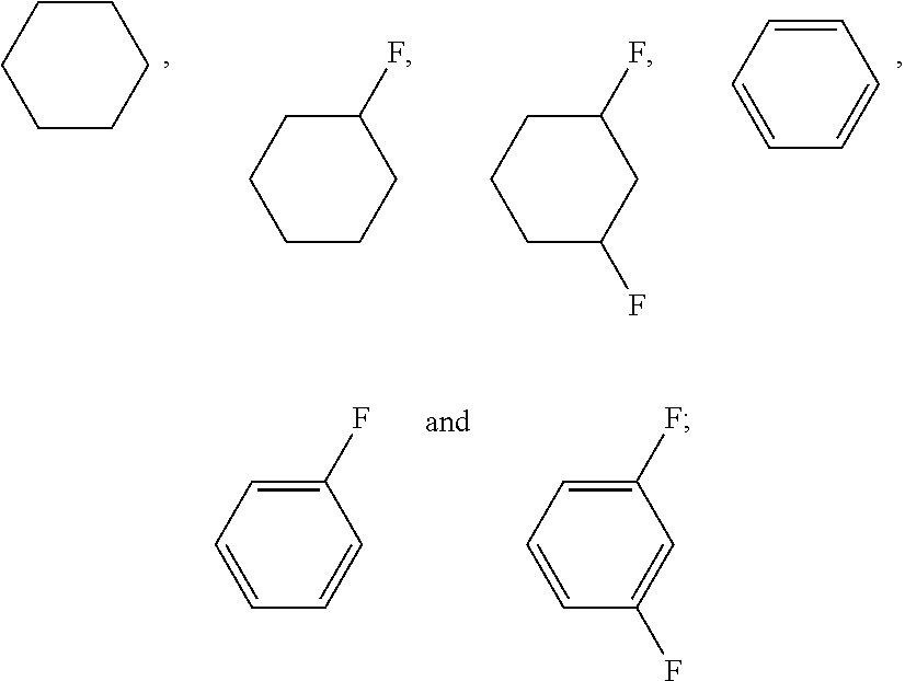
C1CCCCC1.C1CCC(F)CC1.C1C(F)CC(F)CC1.C1=CC=CC=C1.C1(F)=CC=CC=C1.C1(F)=CC=CC(F)=C1
